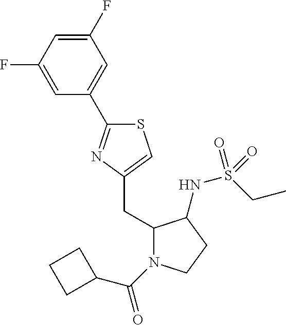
C1(CC2=CSC(C3=CC(F)=CC(F)=C3)=N2)N(C(=O)C2CCC2)CCC1NS(CC)(=O)=O
